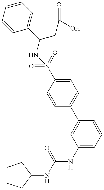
C1(C(CC(O)=O)NS(C2=CC=C(C3=CC(NC(NC4CCCC4)=O)=CC=C3)C=C2)(=O)=O)=CC=CC=C1
